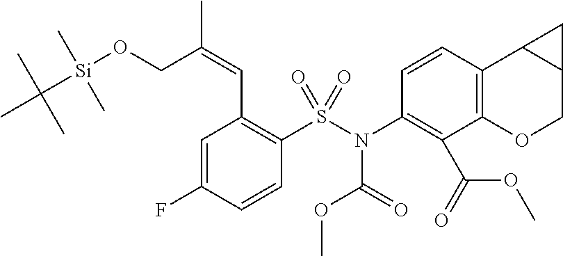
C1=C(F)C=CC(S(N(C2=C(C(OC)=O)C3=C(C=C2)C2C(CO3)C2)C(=O)OC)(=O)=O)=C1C=C(C)CO[Si](C(C)(C)C)(C)C
